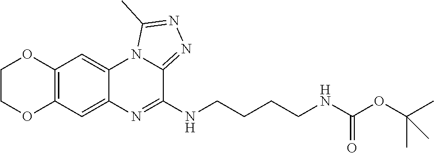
C12=C(C=C3C(=C1)N1C(=NN=C1C)C(NCCCCNC(OC(C)(C)C)=O)=N3)OCCO2
